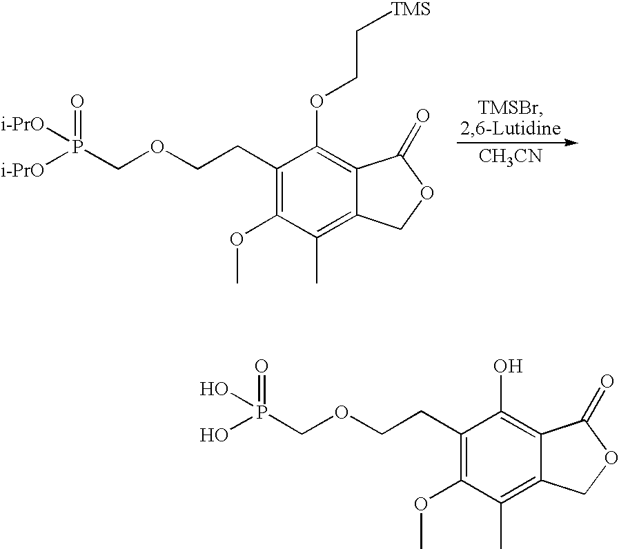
[CH3CN].C1(CCOCP([i-PrO])([i-PrO])=O)=C(OC)C(C)=C2C(=C1OCC[TMS])C(=O)OC2.C1(CCOCP(O)(O)=O)=C(OC)C(C)=C2C(=C1O)C(=O)OC2
